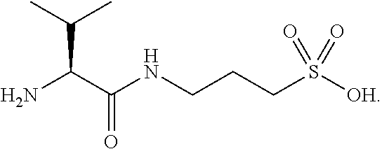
N(CCCS([OH])(=O)=O)C(C(N)C(C)C)=O
